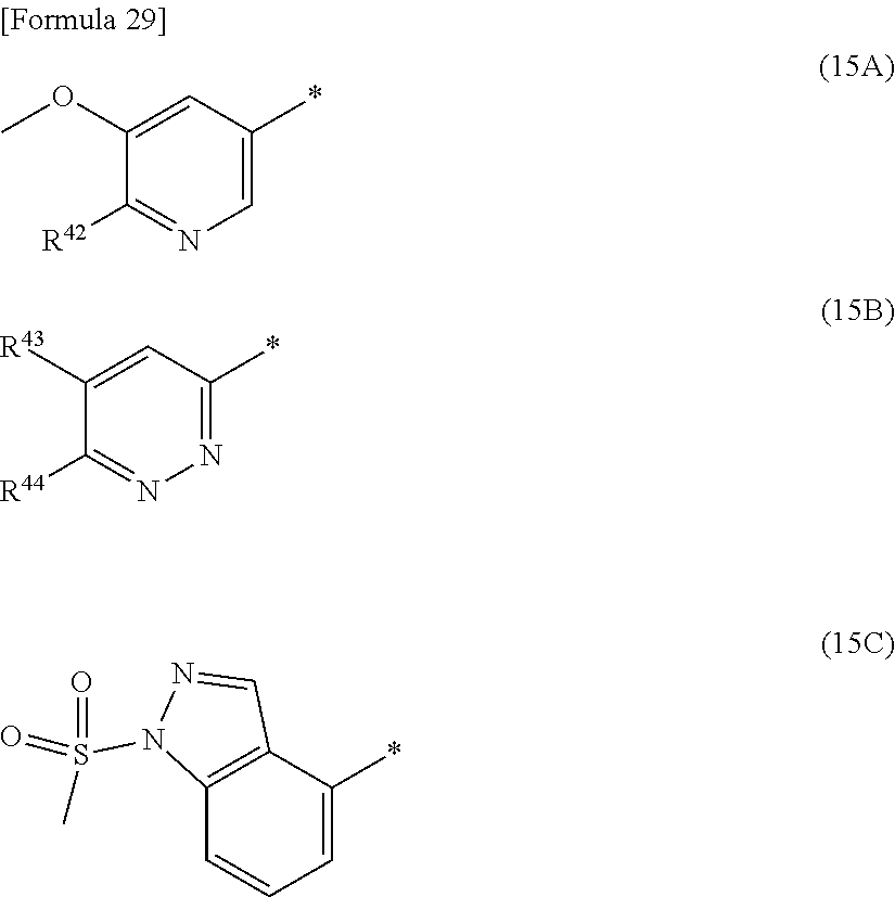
C1(OC)=CC(*)=CN=C1[R42].C1([R43])=CC(*)=NN=C1[R44].C12=C(C(*)=CC=C1)C=NN2S(=O)(=O)C
